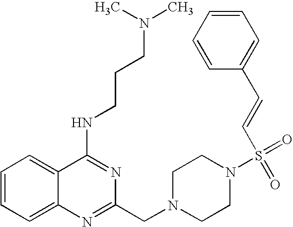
C1=CC=C2C(=C1)C(NCCCN(C)C)=NC(CN1CCN(S(=O)(=O)C=CC3=CC=CC=C3)CC1)=N2
